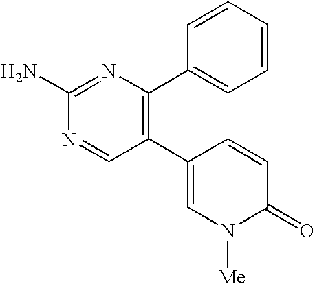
C1(N)=NC(C2=CC=CC=C2)=C(C2=CN([Me])C(=O)C=C2)C=N1
